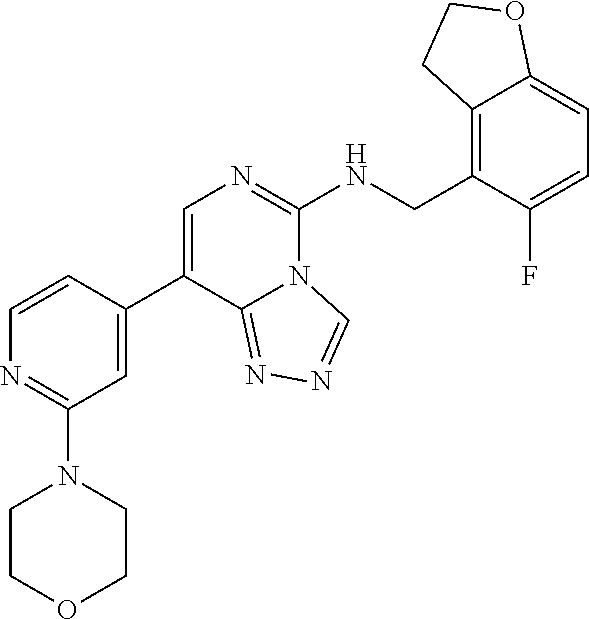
N1=C(N2CCOCC2)C=C(C2=CN=C(NCC3=C4C(=CC=C3F)OCC4)N3C2=NN=C3)C=C1
